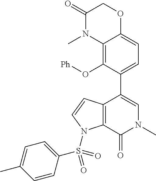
C12=C(O[Ph])C(C3=CN(C)C(=O)C4=C3C=CN4S(C3=CC=C(C)C=C3)(=O)=O)=CC=C1OCC(=O)N2C
